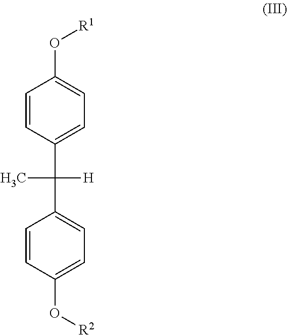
C1=CC(C(C)([H])C2=CC=C(O[R2])C=C2)=CC=C1O[R1]
